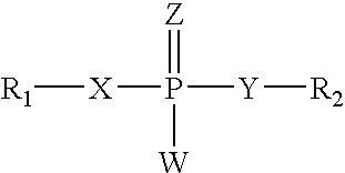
[Z]=P([W])([Y][R2])[X][R1]
